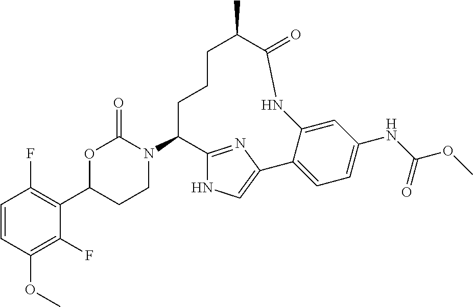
C1=CC(OC)=C(F)C(C2CCN(C3C4=NC(=CN4)C4=CC=C(NC(OC)=O)C=C4NC(=O)C(C)CCC3)C(=O)O2)=C1F
